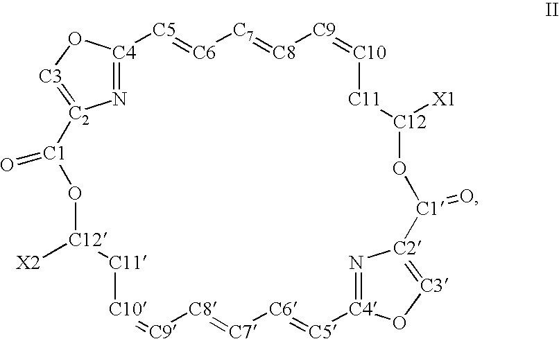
[C11]1[C10]=[C9][C8]=[C7][C6]=[C5][C4]2=N[C2](=[C3]O2)[C1](=O)O[C12]([X1])[C11][C10]=[C9][C8]=[C7][C6]=[C5][C4]2=N[C2](=[C3]O2)[C1](=O)O[C12]1[X2]
